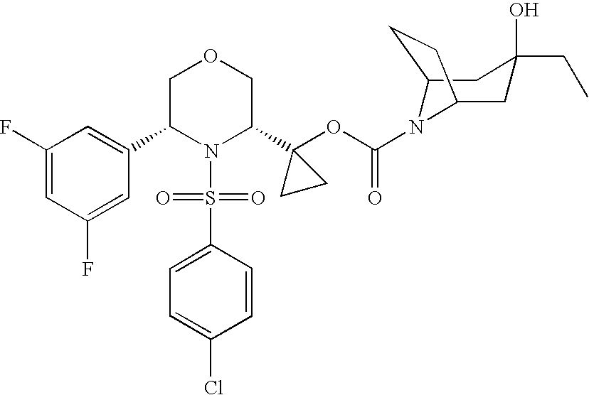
C1(C2N(S(=O)(=O)C3=CC=C(Cl)C=C3)C(C3(OC(=O)N4C5CC(O)(CC)CC4CC5)CC3)COC2)=CC(F)=CC(F)=C1
